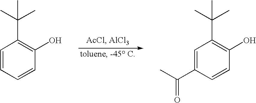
C1=CC=CC(O)=C1C(C)(C)C.C1=C(C(C)=O)C=CC(O)=C1C(C)(C)C
